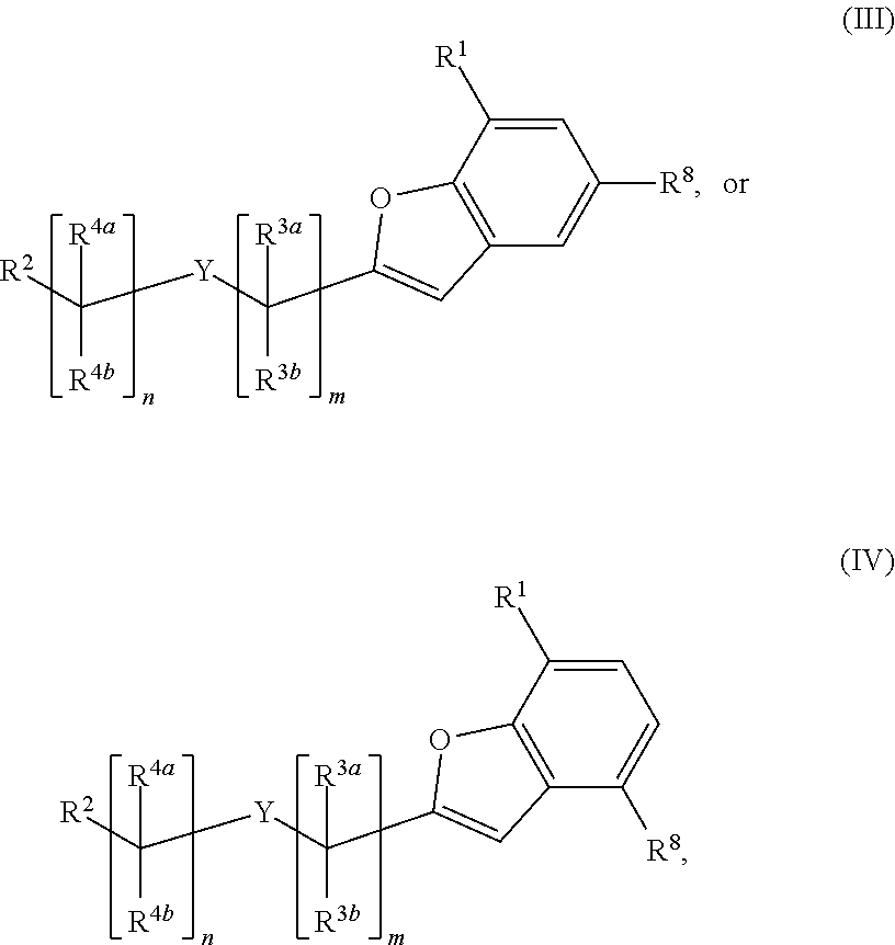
C1=C([R1])C2=C(C=C1[R8])C=C(C([Y]C([R2])([R4a])[R4b])([R3b])[R3a])O2.C1=C([R1])C2=C(C([R8])=C1)C=C(C([Y]C([R2])([R4a])[R4b])([R3b])[R3a])O2
